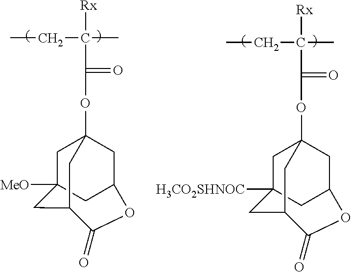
CCC(C)([Rx])C(OC12CC3([MeO])CC(C1)OC(=O)C(C2)C3)=O.CCC(C)([Rx])C(OC12CC3([H3CO2SHNOC])CC(C1)OC(=O)C(C2)C3)=O
